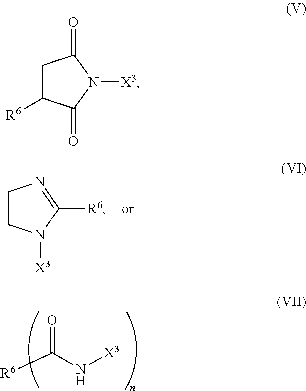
C1CN([X3])C([R6])=N1.[R6]C(N[X3])=O.C1C([R6])C(=O)N([X3])C1=O
